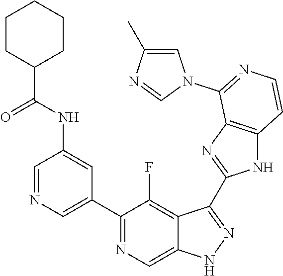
C1=NC=C(C2=NC=C3C(=C2F)C(C2=NC4=C(N2)C=CN=C4N2C=C(C)N=C2)=NN3)C=C1NC(=O)C1CCCCC1
